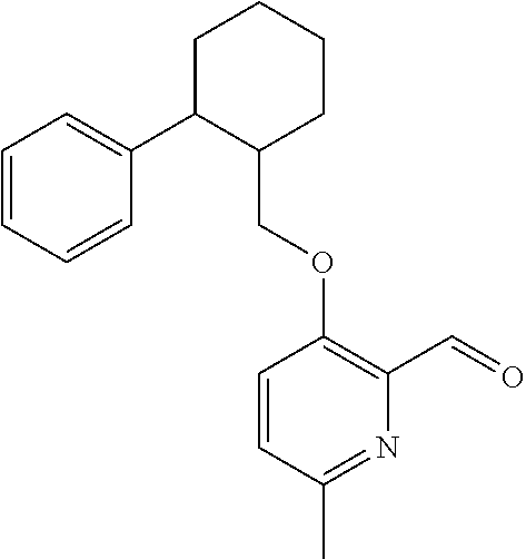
C1C(C2=CC=CC=C2)C(COC2=C(C=O)N=C(C)C=C2)CCC1
